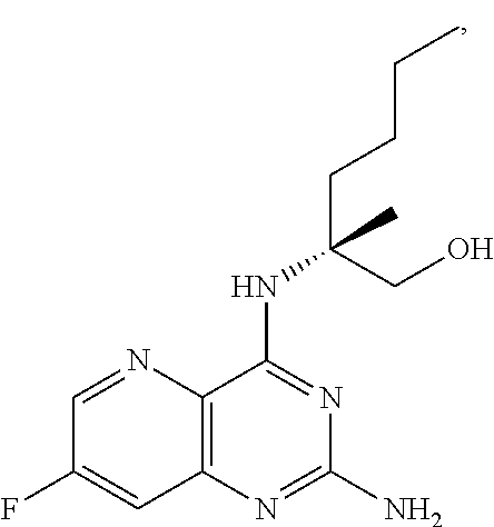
C1=NC2=C(C=C1F)N=C(N)N=C2NC(CCCC)(CO)C
